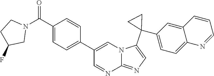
C1=CC(C2=CN3C(=NC=C3C3(C4=CC=C5C(=C4)C=CC=N5)CC3)N=C2)=CC=C1C(N1CCC(F)C1)=O
